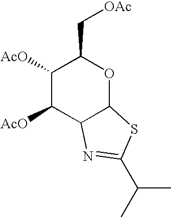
C1([AcO])C([AcO])C2C(OC1C[OAc])SC(C(C)C)=N2
